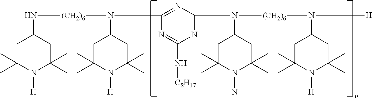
C1C(C)(C)N([H])C(C)(C)CC1N[(CH2)6]N(C1=NC(N([(CH2)6]N([H])C2CC(C)(C)N([H])C(C)(C)C2)C2CC(C)(C)N(N)C(C)(C)C2)=NC(N[C8H17])=N1)C1CC(C)(C)N([H])C(C)(C)C1
